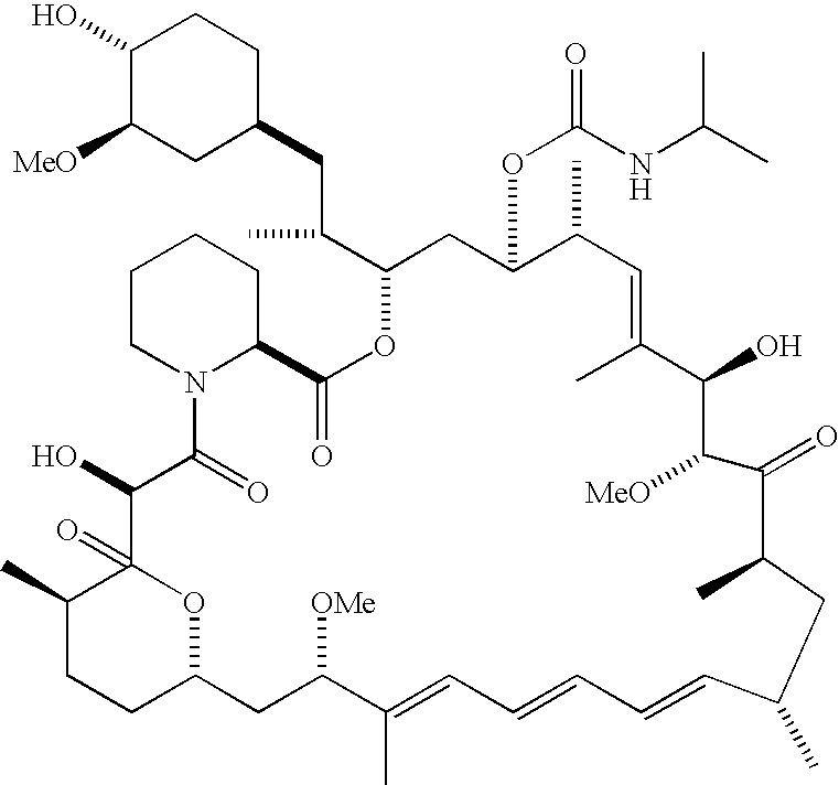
C1(O)C([MeO])CC(CC(C2OC(=O)C3CCCCN3C(=O)C(O)C3(=O)C(C)CCC(O3)CC([OMe])C(C)=CC=CC=CC(C)CC(C)C(=O)C([MeO])C(O)C(C)=CC(C)C(OC(=O)NC(C)C)C2)C)CC1
